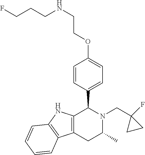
C12=C(NC3=C1C=CC=C3)C(C1=CC=C(OCCNCCCF)C=C1)N(CC1(F)CC1)C(C)C2
